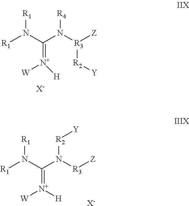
[R1]N(C(N([R3][Z])[R2][Y])=[N+]([W])[H])[R1].[X-].[R1]N(C(N([R3]([Z])[R2][Y])[R4])=[N+]([W])[H])[R1].[X-]
